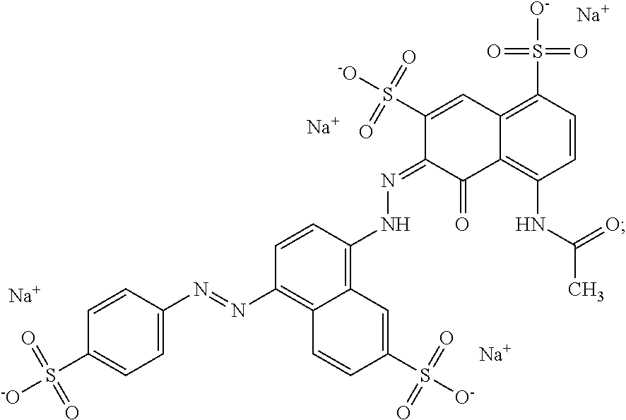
[Na].[Na].[Na].[Na].C1=CC(N=NC2=C3C(=C(NN=C4C(=O)C5=C(NC(C)=O)C=CC(S([O-])(=O)=O)=C5C=C4S([-O])(=O)=O)C=C2)C=C(S([O-])(=O)=O)C=C3)=CC=C1S([-O])(=O)=O
